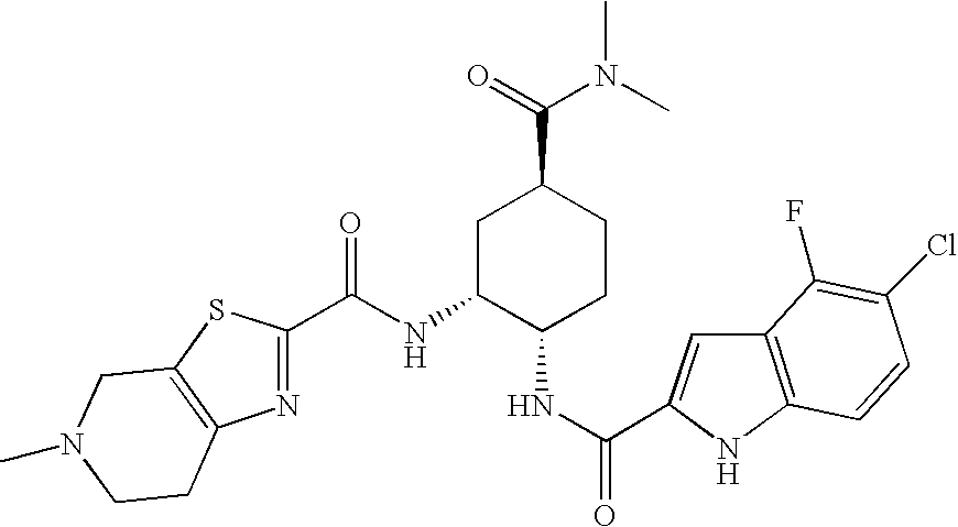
C1C(NC(=O)C2=NC3=C(S2)CN(C)CC3)C(NC(=O)C2=CC3=C(N2)C=CC(Cl)=C3F)CCC1C(=O)N(C)C
